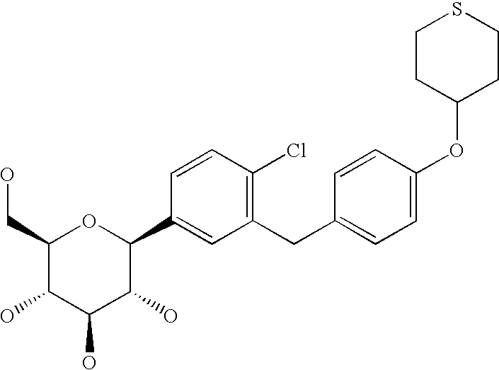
C1(CC2=CC=C(OC3CCSCC3)C=C2)=C(Cl)C=CC(C2OC(CO)C(O)C(O)C2O)=C1
